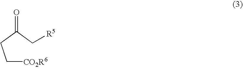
C([CO2R6])CC(C[R5])=O
